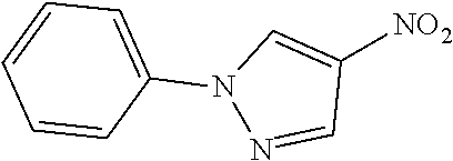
[NO2]C1=CN(C2=CC=CC=C2)N=C1
